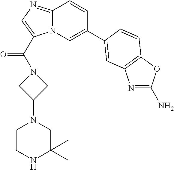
C12=NC=C(C(N3CC(N4CCNC(C)(C)C4)C3)=O)N1C=C(C1=CC3=C(OC(N)=N3)C=C1)C=C2
